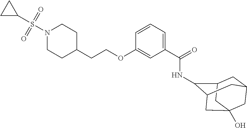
N1(S(C2CC2)(=O)=O)CCC(CCOC2=CC(C(=O)NC3C4CC5CC(O)(CC3C5)C4)=CC=C2)CC1
